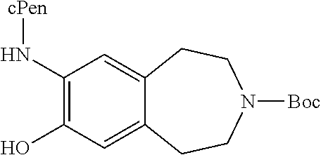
C1(O)=C(N[cPen])C=C2C(=C1)CCN([Boc])CC2
